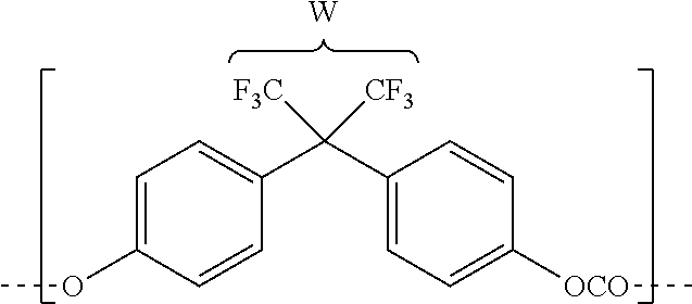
C1=C(OC)C=CC(C(C2=CC=C([OCO]C)C=C2)([CF3])[F3C])=C1.[W]
